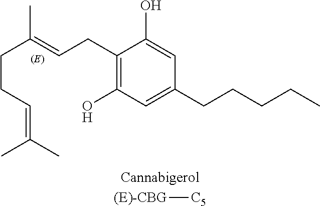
[(E)-CBG][C5].C1(CC=C(CCC=C(C)C)C)=C(O)C=C(CCCCC)C=C1O
